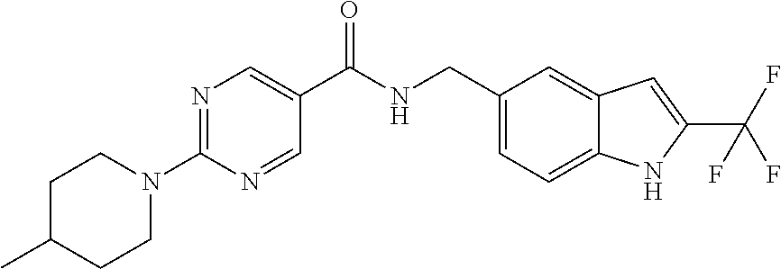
C1(CNC(C2=CN=C(N3CCC(C)CC3)N=C2)=O)=CC=C2C(=C1)C=C(C(F)(F)F)N2
